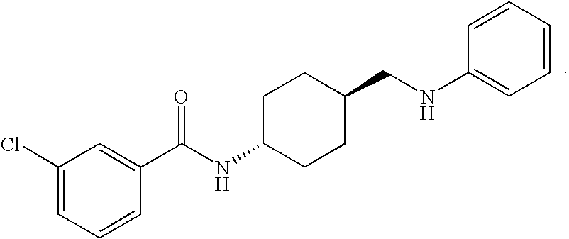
C1(Cl)=CC=CC(C(NC2CCC(CNC3=CC=CC=C3)CC2)=O)=C1
